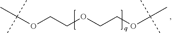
C(C)(C)(C)OCCOCCOC(C)(C)C
